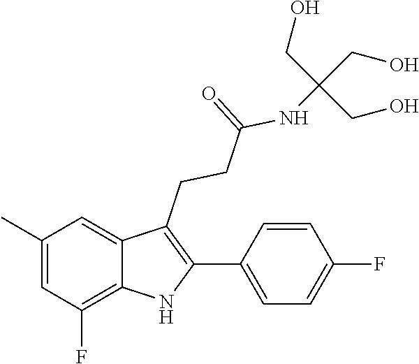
C1(C)=CC(F)=C2C(=C1)C(CCC(=O)NC(CO)(CO)CO)=C(C1=CC=C(F)C=C1)N2
